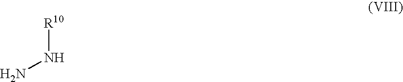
NN[R10]
